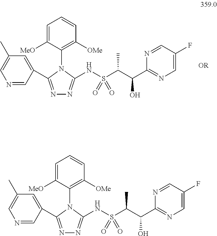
N1=C(C2=CC(C)=CN=C2)N(C2=C([OMe])C=CC=C2[MeO])C(NS(C(C(C2=NC=C(F)C=N2)O)C)(=O)=O)=N1.N1=C(C2=CC(C)=CN=C2)N(C2=C([OMe])C=CC=C2[MeO])C(NS(C(C(C2=NC=C(F)C=N2)O)C)(=O)=O)=N1
